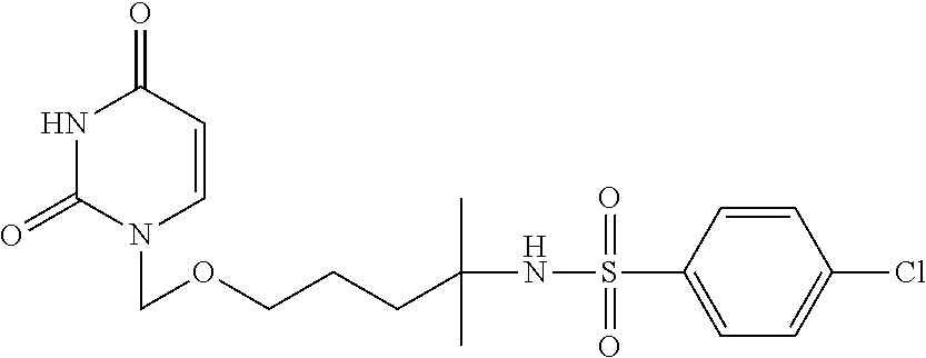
N1C(=O)N(COCCCC(NS(C2=CC=C(Cl)C=C2)(=O)=O)(C)C)C=CC1=O
